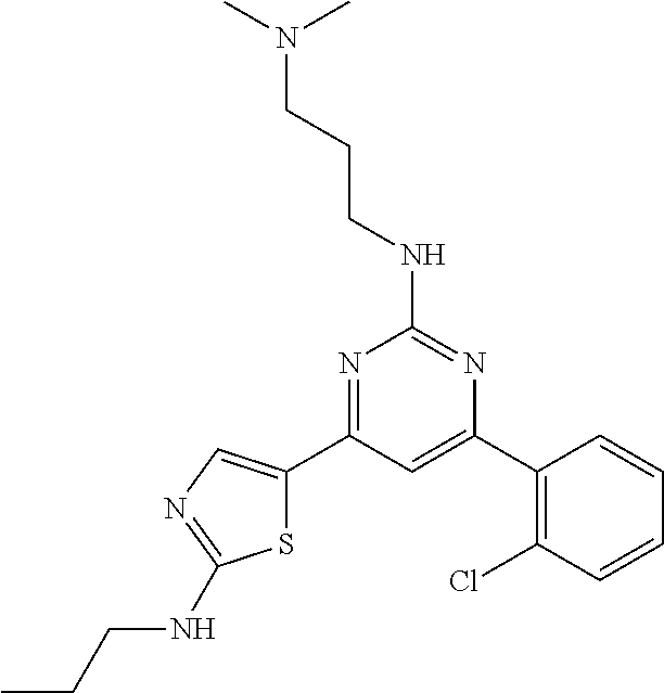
N1=C(C2=CN=C(NCCC)S2)C=C(C2=C(Cl)C=CC=C2)N=C1NCCCN(C)C
